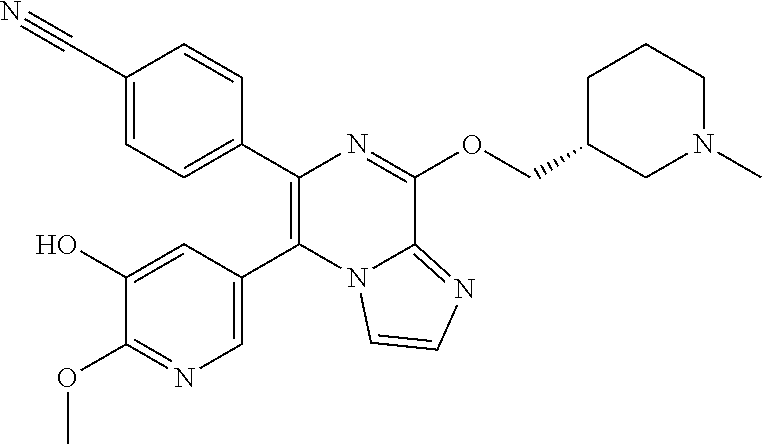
C1(C2=CC=C(C#N)C=C2)=C(C2=CN=C(OC)C(O)=C2)N2C(=NC=C2)C(OCC2CN(C)CCC2)=N1
